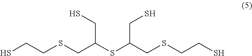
SCCSCC(SC(CSCCS)CS)CS
